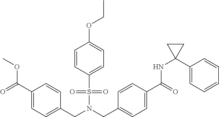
C1(C(=O)OC)=CC=C(CN(CC2=CC=C(C(=O)NC3(C4=CC=CC=C4)CC3)C=C2)S(=O)(=O)C2=CC=C(OCC)C=C2)C=C1
